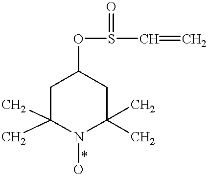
C1(C)(C)CC(OS(C=C)=O)CC(C)(C)N1O
